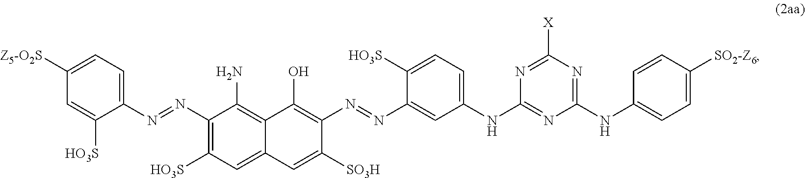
C1([Z5-O2S])=CC=C(N=NC2=C([HO3S])C=C3C(=C2N)C(O)=C(N=NC2=CC(NC4=NC(NC5=CC=C([SO2-Z6])C=C5)=NC([X])=N4)=CC=C2[HO3S])C([SO3H])=C3)C([HO3S])=C1
